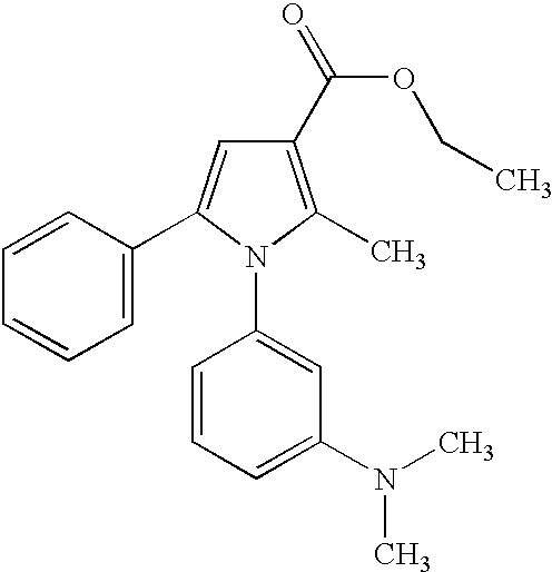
C1=C(C2=CC(C(OCC)=O)=C(C)N2C2=CC(N(C)C)=CC=C2)C=CC=C1
